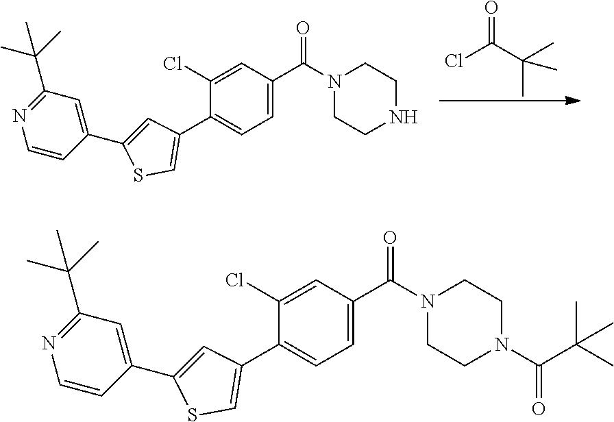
ClC(C(C)(C)C)=O.C1(C2=CC(C3=CC=C(C(N4CCNCC4)=O)C=C3Cl)=CS2)=CC(C(C)(C)C)=NC=C1.C1(C2=CC(C3=CC=C(C(=O)N4CCN(C(C(C)(C)C)=O)CC4)C=C3Cl)=CS2)=CC(C(C)(C)C)=NC=C1
